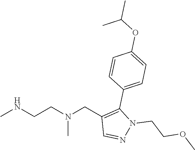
CNCCN(CC1=C(C2=CC=C(OC(C)C)C=C2)N(CCOC)N=C1)C
